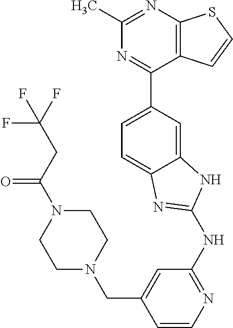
C12=C(C(C3=CC=C4C(=C3)NC(NC3=NC=CC(CN5CCN(C(=O)CC(F)(F)F)CC5)=C3)=N4)=NC(C)=N1)C=CS2
